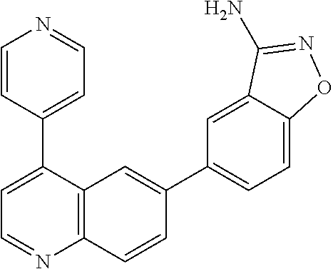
C12=C(C(C3=CC=NC=C3)=CC=N1)C=C(C1=CC=C3C(=C1)C(N)=NO3)C=C2
